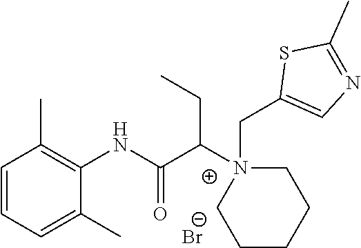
C1=CC=C(C)C(NC(C(N2(CC3=CN=C(C)S3)CCCCC2)CC)=O)=C1C.[Br-]
